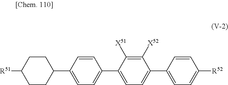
C1(C2CCC([R51])CC2)=CC=C(C2=CC=C(C3=CC=C([R52])C=C3)C([X52])=C2[X51])C=C1
